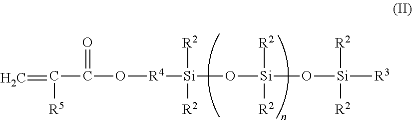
C=C(C(O[R4][Si](O[Si](O[Si]([R3])([R2])[R2])([R2])[R2])([R2])[R2])=O)[R5]
